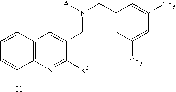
C1(CN(CC2=CC([CF3])=CC([CF3])=C2)[A])=CC2=C(N=C1[R2])C(Cl)=CC=C2
